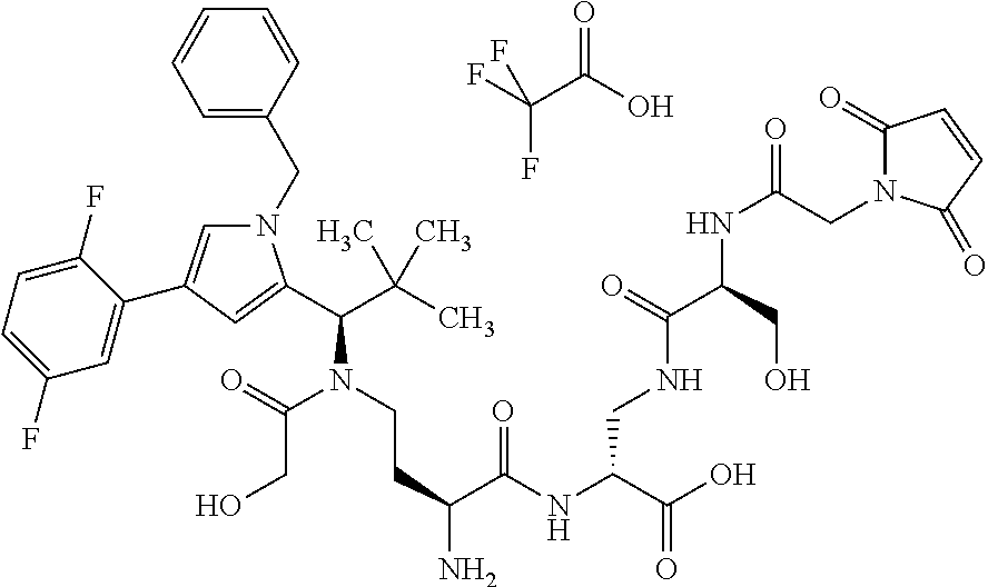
N1(CC2=CC=CC=C2)C=C(C2=CC(F)=CC=C2F)C=C1C(C(C)(C)C)N(CCC(N)C(NC(C(O)=O)CNC(=O)C(CO)NC(=O)CN1C(=O)C=CC1=O)=O)C(=O)CO.FC(C(O)=O)(F)F
